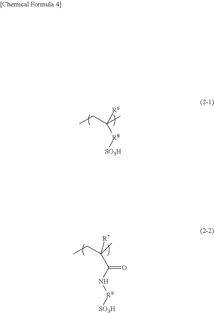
C(C(C)([R6])[R8][SO3H])C.C(C)([R7])(C(N[R9][SO3H])=O)CC
